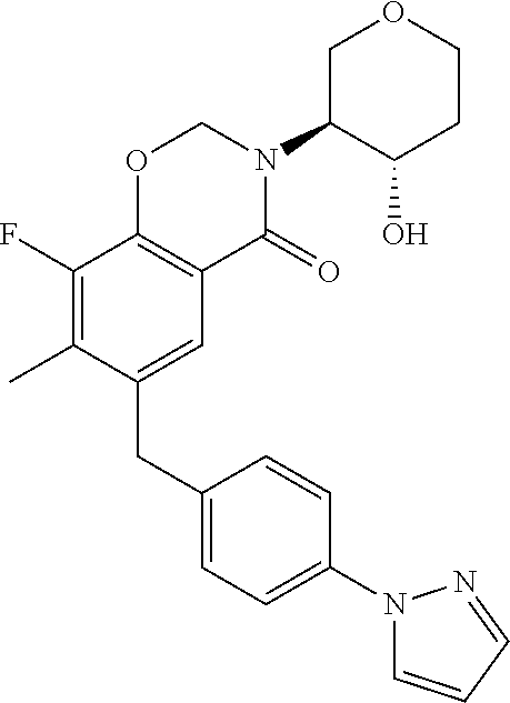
C1(CC2=CC3=C(C(F)=C2C)OCN(C2C(O)CCOC2)C3=O)=CC=C(N2C=CC=N2)C=C1
